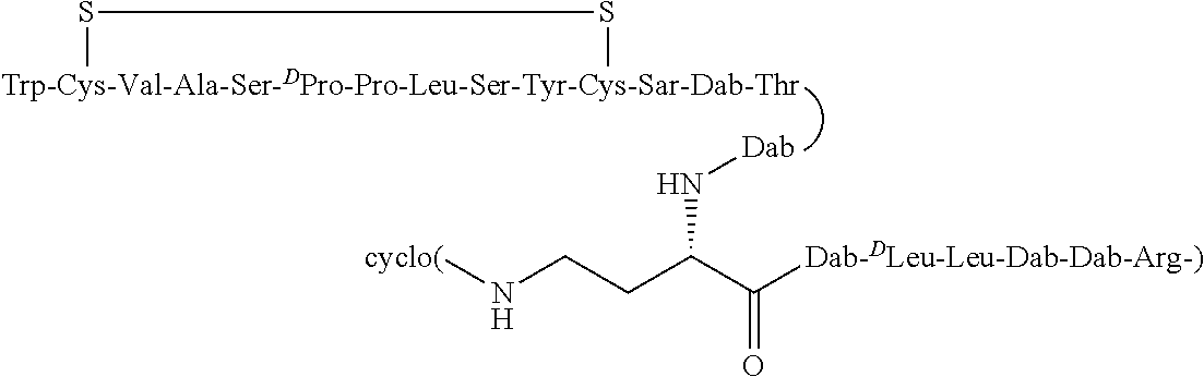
[Trp-Cys-Val-Ala-Ser-DPro-Pro-Leu-Ser-Tyr-Cys-Sar-Dab-Thr]1SS1.[Dab]NC(CCN[cyclo(])C([Dab-DLeu-Leu-Dab-Dab-Arg-)])=O
